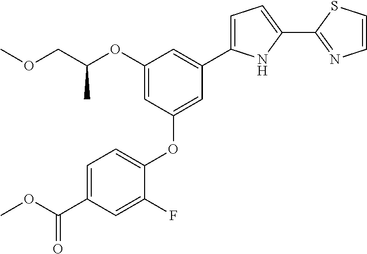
C1(OC(COC)C)=CC(OC2=CC=C(C(OC)=O)C=C2F)=CC(C2=CC=C(C3=NC=CS3)N2)=C1
